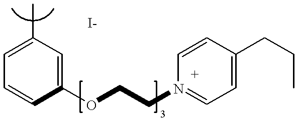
C1=C(C)C=C(OCCN2=CC=C(CCC)C=C2)C=C1
